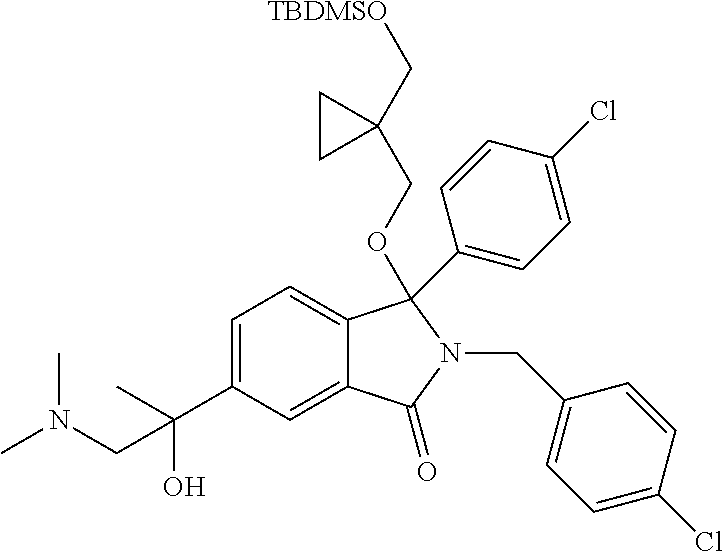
C1=C(C(C)(O)CN(C)C)C=C2C(=C1)C(C1=CC=C(Cl)C=C1)(OCC1(C[TBDMSO])CC1)N(CC1=CC=C(Cl)C=C1)C2=O
